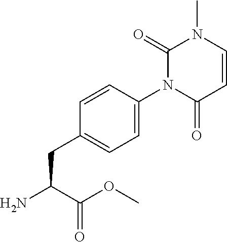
C1(=O)N(C2=CC=C(CC(N)C(OC)=O)C=C2)C(=O)C=CN1C
